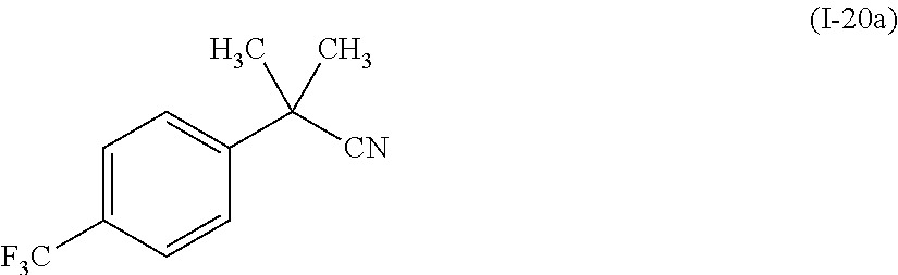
C1=C([F3C])C=CC(C([CN])(C)C)=C1
